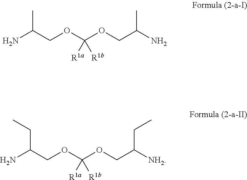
CC(COC(OCC(N)C)([R1a])[R1b])N.C(C(COC(OCC([NH2])CC)([R1a])[R1b])N)C
